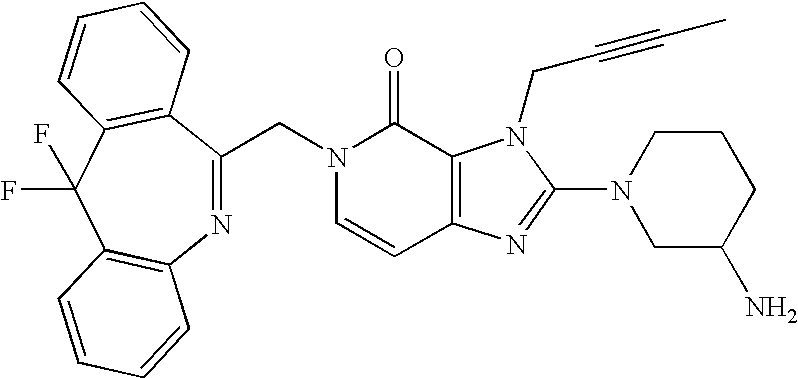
C1=CC2=C(C(=O)N1CC1=NC3=C(C(F)(F)C4=C1C=CC=C4)C=CC=C3)N(CC#CC)C(N1CC(N)CCC1)=N2
